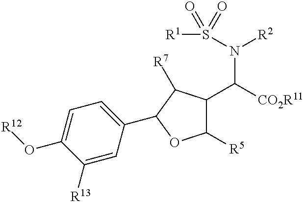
C1(C2C([R7])C(C([CO2R11])N(S([R1])(=O)=O)[R2])C([R5])O2)=CC=C(O[R12])C([R13])=C1
